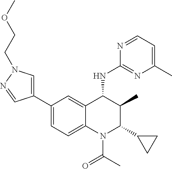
C1(C2=CC=C3C(=C2)C(NC2=NC(C)=CC=N2)C(C)C(C2CC2)N3C(C)=O)=CN(CCOC)N=C1
